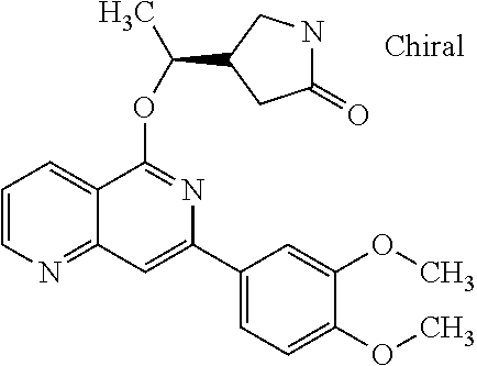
O(C1=NC(C2=CC=C(OC)C(OC)=C2)=CC2=NC=CC=C12)C(C)C1CC(=O)NC1
